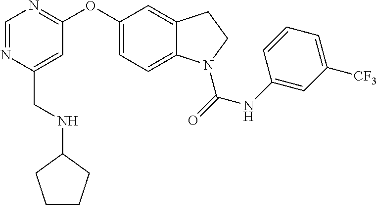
O(C1=CC=C2C(=C1)CCN2C(=O)NC1=CC([CF3])=CC=C1)C1=NC=NC(CNC2CCCC2)=C1
